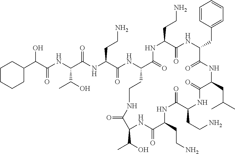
C(NC(C(NC(C(NC1C(=O)NC(CCN)C(=O)NC(CC2=CC=CC=C2)C(=O)NC(CC(C)C)C(=O)NC(CCN)C(=O)NC(CCN)C(=O)NC(C(O)C)C(=O)NCC1)=O)CCN)=O)C(O)C)(=O)C(C1CCCCC1)O
